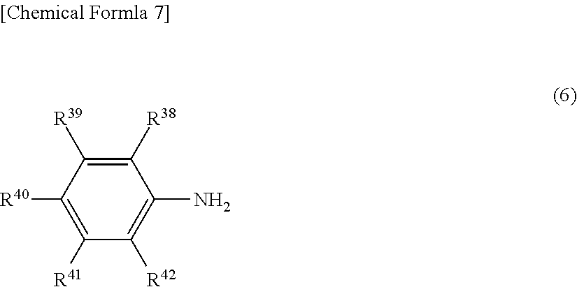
[R40]C1=C([R41])C([R42])=C(N)C([R38])=C1[R39]
